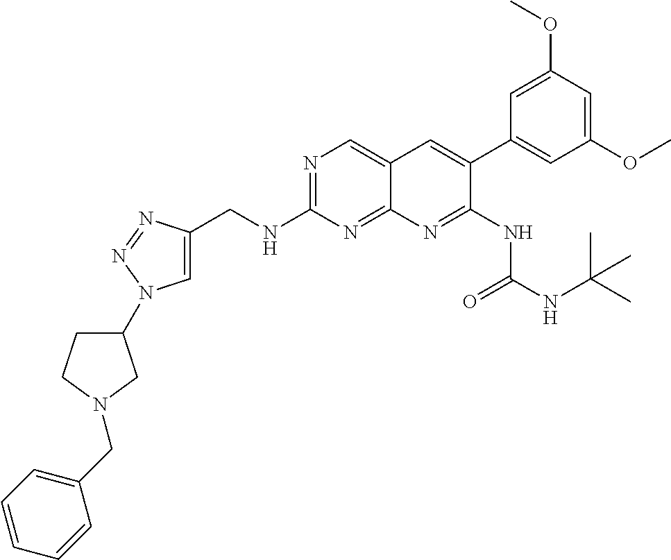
C1(CNC2=NC=C3C(=N2)N=C(NC(NC(C)(C)C)=O)C(C2=CC(OC)=CC(OC)=C2)=C3)=CN(C2CCN(CC3=CC=CC=C3)C2)N=N1
